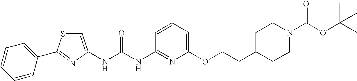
C1(C2=NC(NC(NC3=NC(OCCC4CCN(C(OC(C)(C)C)=O)CC4)=CC=C3)=O)=CS2)=CC=CC=C1
